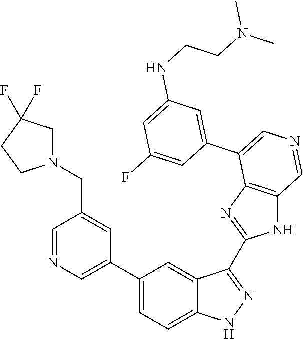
C1(C2=CN=CC(CN3CC(F)(F)CC3)=C2)=CC=C2C(=C1)C(C1=NC3=C(N1)C=NC=C3C1=CC(NCCN(C)C)=CC(F)=C1)=NN2
